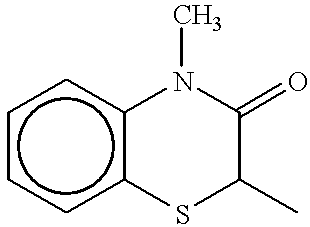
c1ccc2c(c1)N(C)C(=O)C(C)S2
